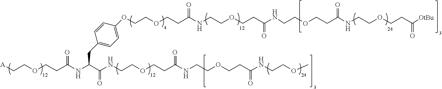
[A]CCOCCC(NC(C(NCCOCCC(NCCOCCC(NCCOC)=O)=O)=O)CC1=CC=C(OCCOCCC(NCCOCCC(NCCOCCC(NCCOCCC([OtBu])=O)=O)=O)=O)C=C1)=O
